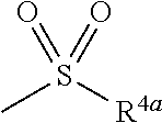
CS([R4a])(=O)=O
